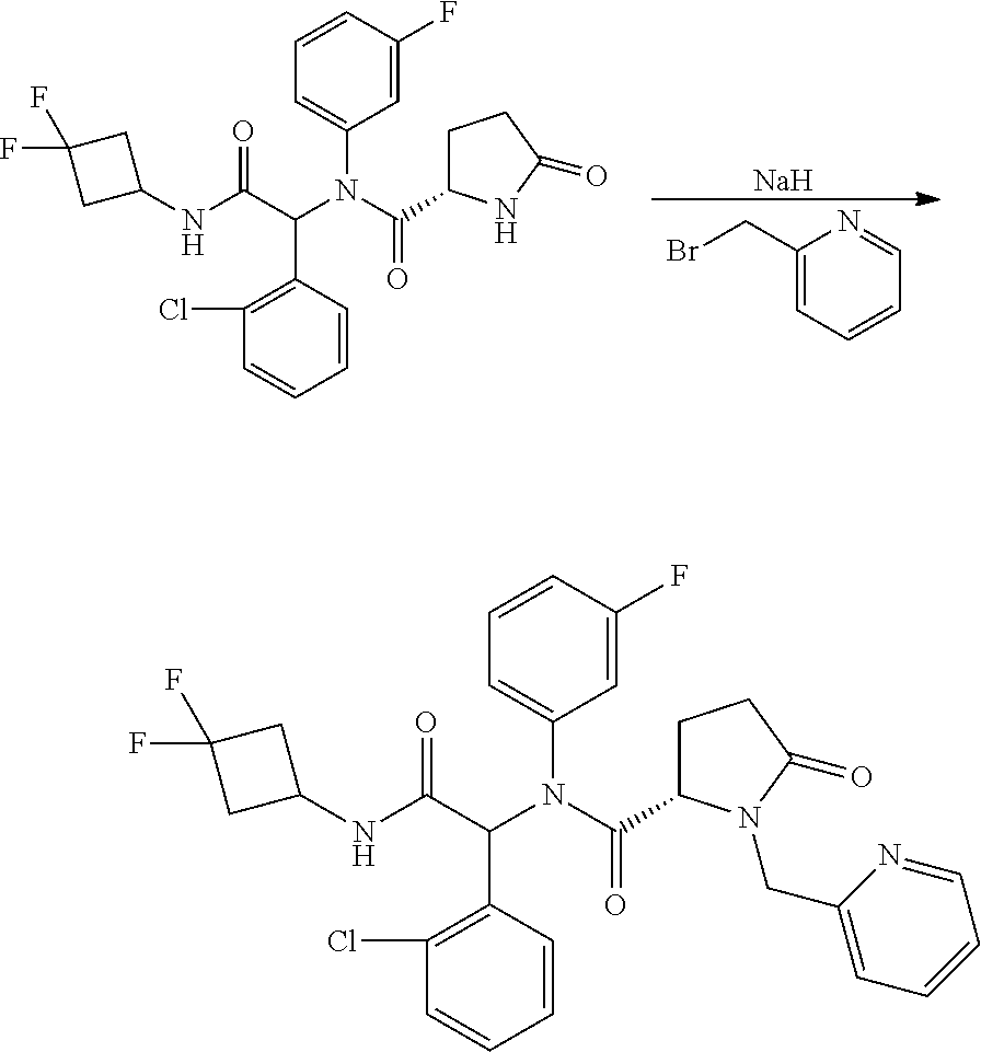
C1=C(F)C=CC=C1N(C(=O)C1CCC(=O)N1CC1=CC=CC=N1)C(C(NC1CC(F)(F)C1)=O)C1=C(Cl)C=CC=C1.C1=C(F)C=CC=C1N(C(=O)C1CCC(=O)N1)C(C(NC1CC(F)(F)C1)=O)C1=C(Cl)C=CC=C1.[Na].C1(CBr)=CC=CC=N1
